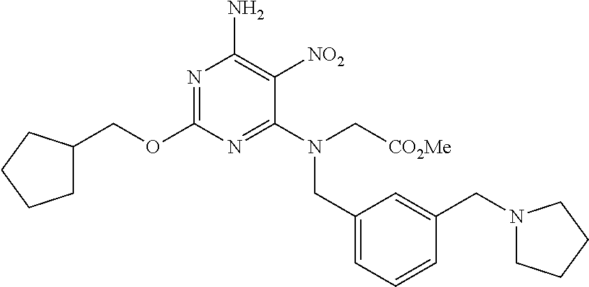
N1=C(OCC2CCCC2)N=C(N(C[CO2Me])CC2=CC=CC(CN3CCCC3)=C2)C([NO2])=C1N
